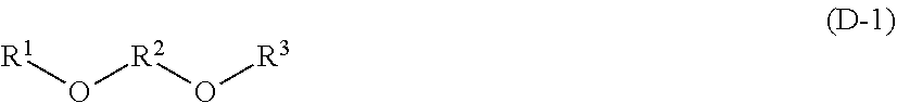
[R1]O[R2]O[R3]
